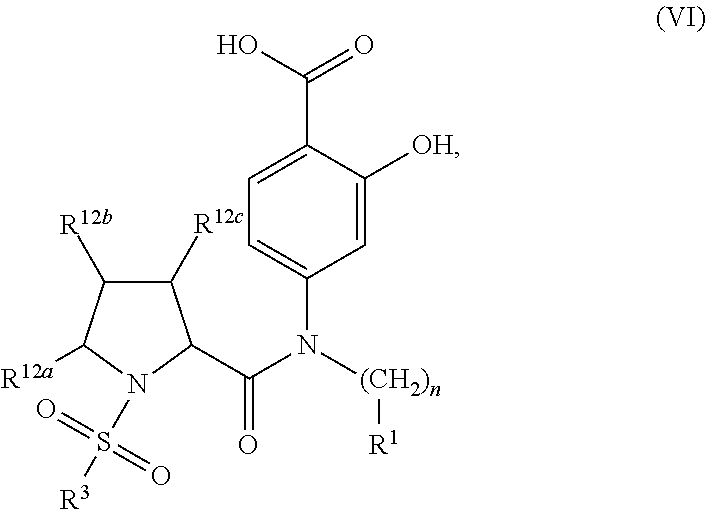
C1=C(N(C(=O)C2C([R12c])C([R12b])C([R12a])N2S([R3])(=O)=O)[(CH2)n][R1])C=C([OH])C(C(O)=O)=C1
